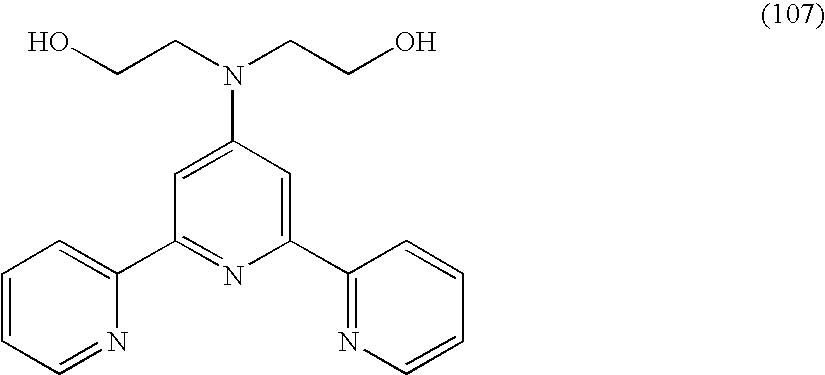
C1=C(N(CCO)CCO)C=C(C2=NC=CC=C2)N=C1C1=CC=CC=N1
